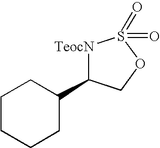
[TeocN]1C(C2CCCCC2)COS1(=O)=O
